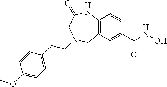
C12=C(NC(=O)CN(CCC3=CC=C(OC)C=C3)C1)C=CC(C(NO)=O)=C2
